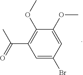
C1(OC)=CC(Br)=CC(C(=O)C)=C1OC
